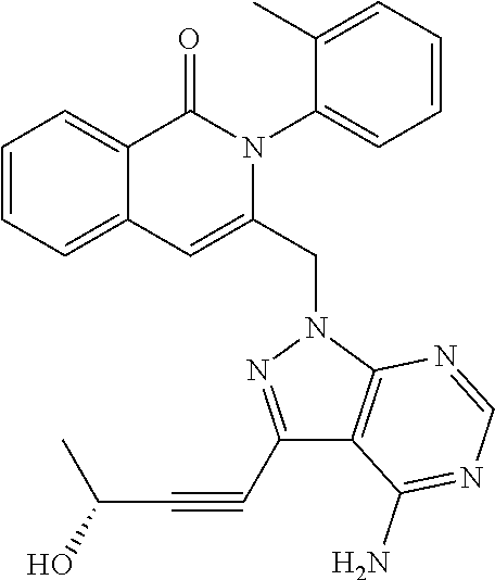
C1=CC=C2C(=C1)C(=O)N(C1=CC=CC=C1C)C(CN1C3=C(C(C#CC(C)O)=N1)C(N)=NC=N3)=C2
